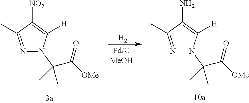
[H2].N1=C(C)C(N)=C([H])N1C(C([OMe])=O)(C)C.N1=C(C)C([NO2])=C([H])N1C(C([OMe])=O)(C)C
